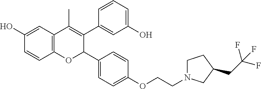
C12=C(C=C(O)C=C1)C(C)=C(C1=CC(O)=CC=C1)C(C1=CC=C(OCCN3CCC(CC(F)(F)F)C3)C=C1)O2
